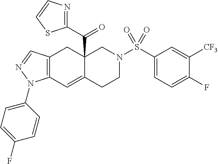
C12=C(C=C3C(C(C4=NC=CS4)=O)(C1)CN(S(C1=CC=C(F)C([CF3])=C1)(=O)=O)CC3)N(C1=CC=C(F)C=C1)N=C2
